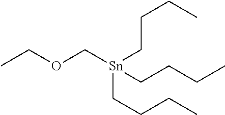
CCOC[Sn](CCCC)(CCCC)CCCC
